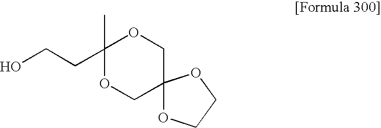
OCCC1(C)OCC2(CO1)OCCO2
